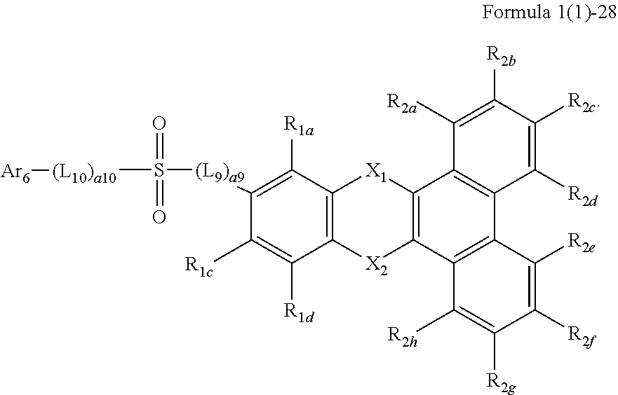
C12=C(C3=C(C4=C1C([R2a])=C([R2b])C([R2c])=C4[R2d])C([R2e])=C([R2f])C([R2g])=C3[R2h])[X2]C1=C([X1]2)C([R1a])=C([(L9)a9]S([(L10)a10][Ar6])(=O)=O)C([R1c])=C1[R1d]
